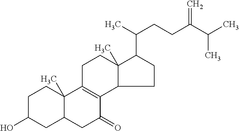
C1C(O)CC2C(C)(C1)C1=C(C(=O)C2)C2C(C)(CC1)C(C(CCC(C(C)C)=C)C)CC2
